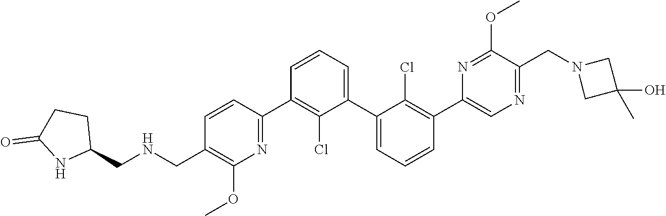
C1(C2=NC(OC)=C(C[HN]CC3CCC(=O)N3)C=C2)=C(Cl)C(C2=CC=CC(C3=CN=C(CN4CC(C)(O)C4)C(OC)=N3)=C2Cl)=CC=C1
